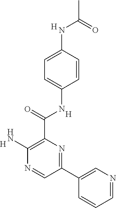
C1=NC=C(C2=NC(C(=O)NC3=CC=C(NC(C)=O)C=C3)=C(N)N=C2)C=C1.[H].[H].[H]
